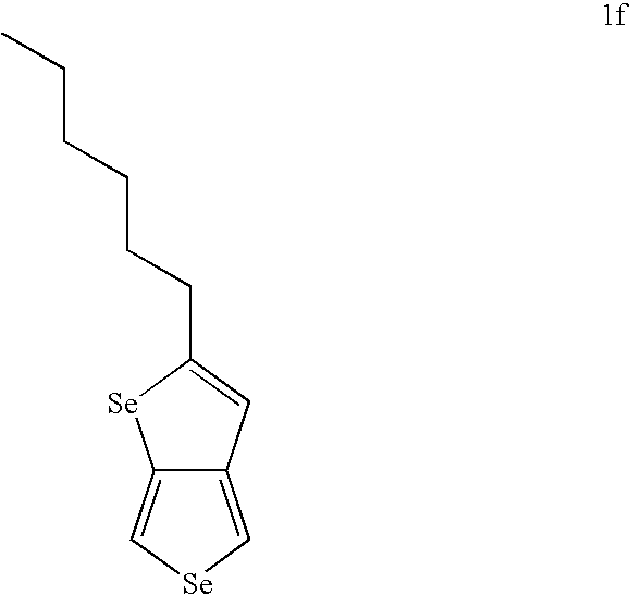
C12=C[Se]C=C1C=C(CCCCCC)[Se]2
